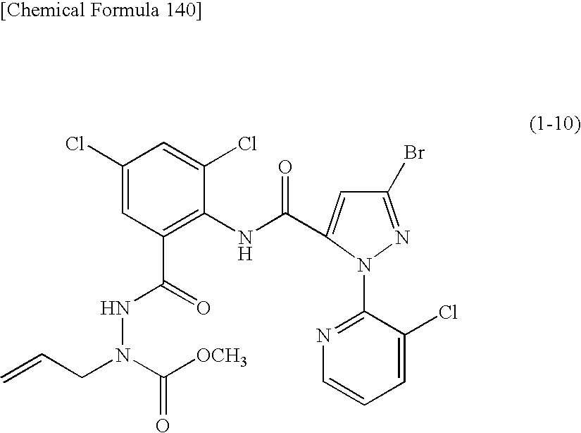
C1(Br)=NN(C2=NC=CC=C2Cl)C(C(NC2=C(C(NN(C(=O)[OCH3])CC=C)=O)C=C(Cl)C=C2Cl)=O)=C1
